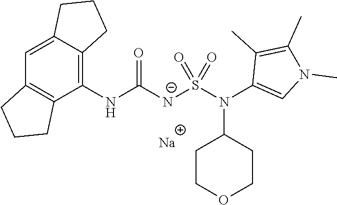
[Na].C1(NC([N-]S(N(C2=CN(C)C(C)=C2C)C2CCOCC2)(=O)=O)=O)=C2C(=CC3=C1CCC3)CCC2
